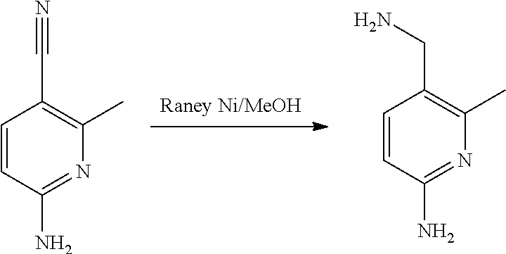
[Raney Ni/MeOH].C1=CC(N)=NC(C)=C1C#N.C1=CC(N)=NC(C)=C1CN
